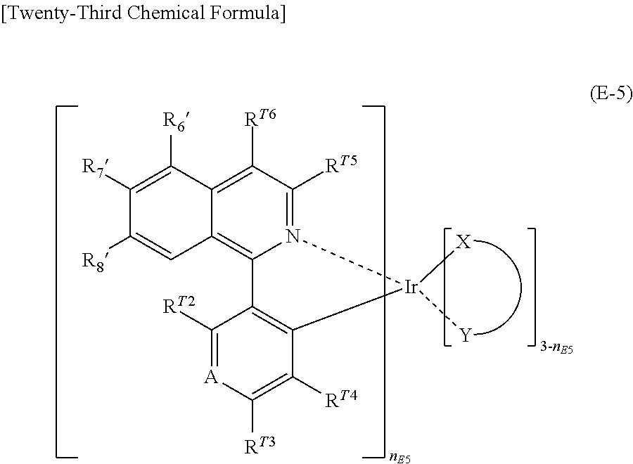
C1([R6])=C([R7])C([R8])=CC2=C3N(=C([RT5])C([RT6])=C12)[Ir]([Y])([X])C1=C3C([RT2])=[A]C([RT3])=C1[RT4]
